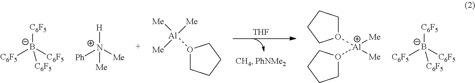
[THF].O1([Al]([Me])([Me])[Me])CCCC1.O1([Al](O2CCCC2)([Me])[Me])CCCC1.[C6F5][B-]([C6F5])([C6F5])[C6F5].[H][N+]([Me])([Ph])[Me].[C6F5][B-]([C6F5])([C6F5])[C6F5]
